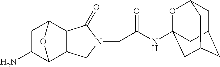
C1N(CC(NC23OC4CC(CC(C2)C4)C3)=O)C(=O)C2C3CC(N)C(C12)O3
